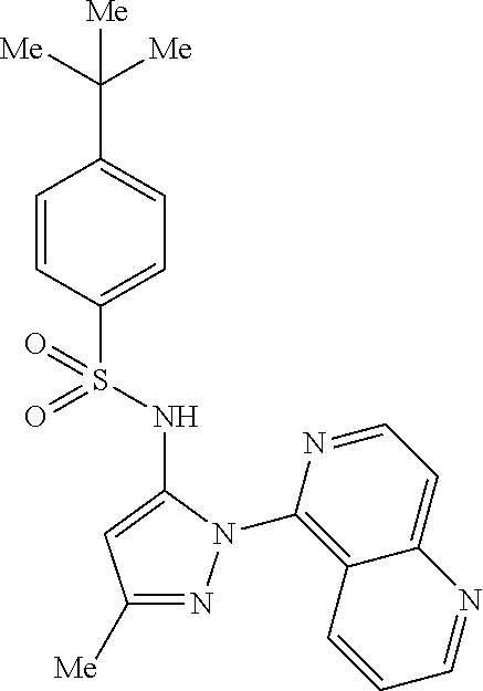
C1(C([Me])([Me])[Me])=CC=C(S(=O)(=O)NC2=CC([Me])=NN2C2=C3C(=CC=N2)N=CC=C3)C=C1
